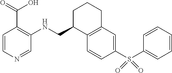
C1=CC(S(C2=CC=CC=C2)(=O)=O)=CC2=C1C(CNC1=C(C(O)=O)C=CN=C1)CCC2
